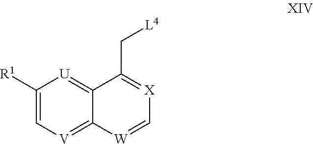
C1([R1])=C[V]=C2C(=[U]1)C(C[L4])=[X]C=[W]2
